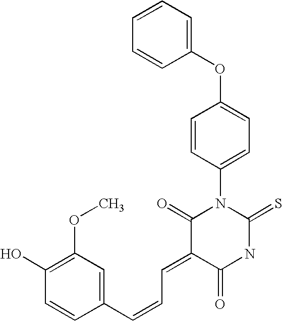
C1(OC2=CC=C(N3C(=O)C(=CC=CC4=CC(OC)=C(O)C=C4)C(=O)NC3=S)C=C2)=CC=CC=C1
